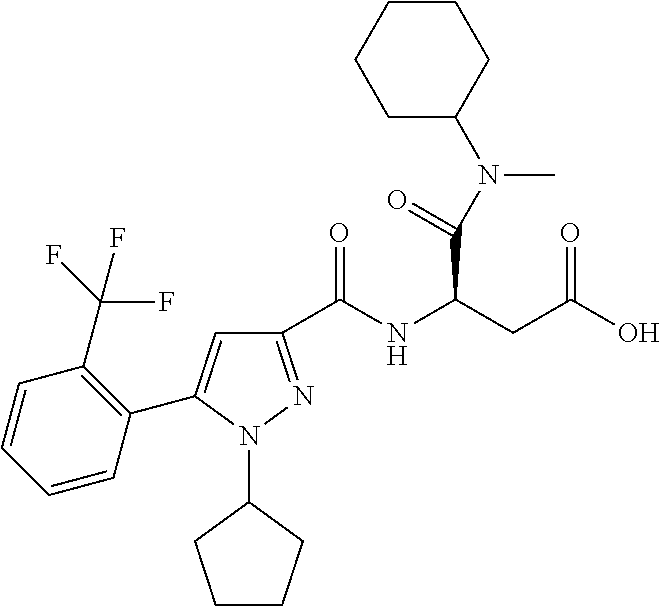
C1(C(NC(CC(O)=O)C(N(C2CCCCC2)C)=O)=O)=NN(C2CCCC2)C(C2=C(C(F)(F)F)C=CC=C2)=C1
